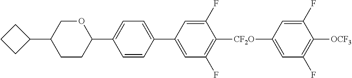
C1(F)=CC([CF2O]C2=C(F)C=C(C3=CC=C(C4OCC(C5CCC5)CC4)C=C3)C=C2F)=CC(F)=C1[OCF3]
